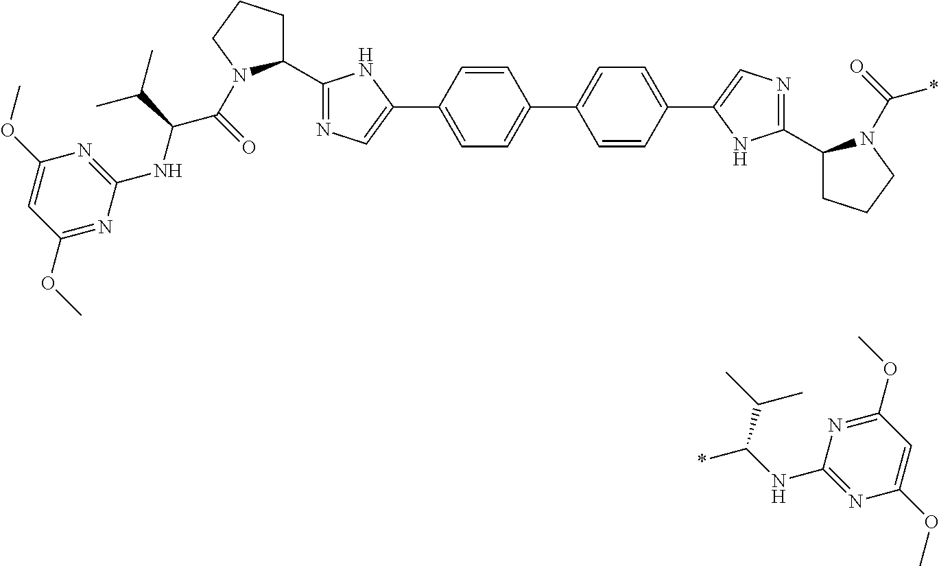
C1(C2CCCN2C(=O)C(C(C)C)NC2=NC(OC)=CC(OC)=N2)=NC=C(C2=CC=C(C3=CC=C(C4=CN=C(C5CCCN5C(=O)*)N4)C=C3)C=C2)N1.C(NC1=NC(OC)=CC(OC)=N1)(C(C)C)*
